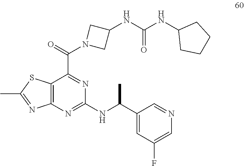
C12=C(N=C(NC(C3=CC(F)=CN=C3)C)N=C1C(=O)N1CC(NC(NC3CCCC3)=O)C1)N=C(C)S2
